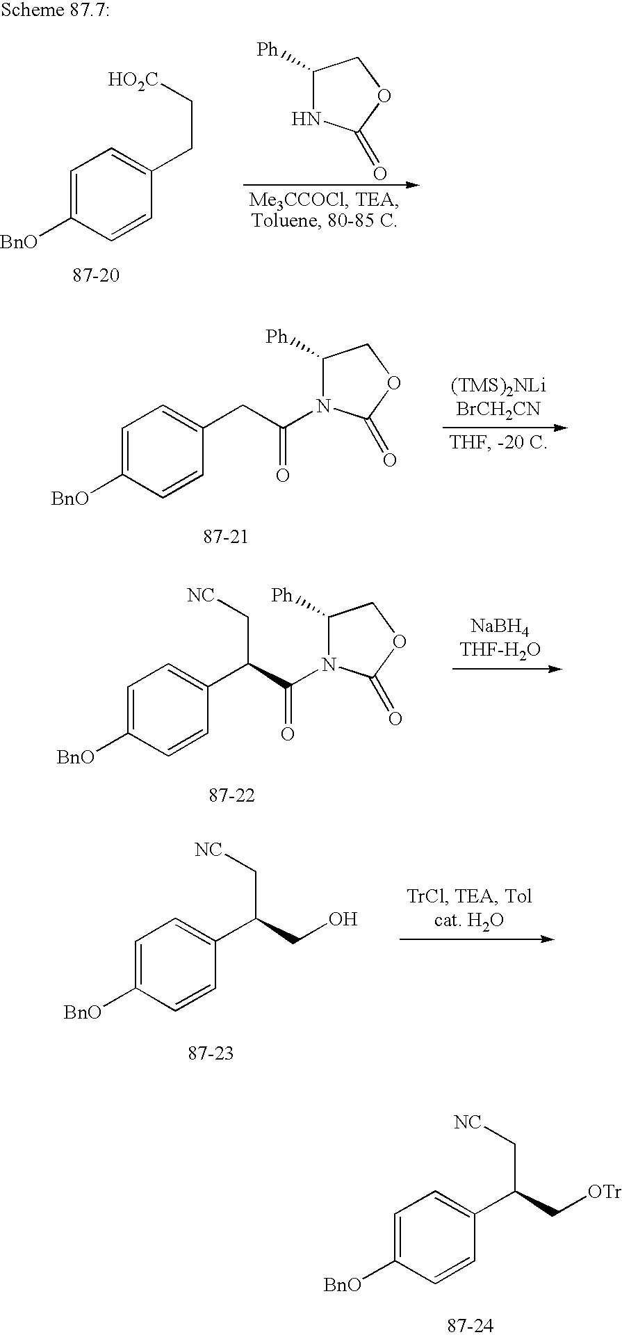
C1=C([BnO])C=CC(CC(=O)N2C([Ph])COC2=O)=C1.C1=C([BnO])C=CC(C(C(=O)N2C([Ph])COC2=O)C[NC])=C1.C1=C([BnO])C=CC(C(CO)C[NC])=C1.C1=C([BnO])C=CC(C(C[OTr])C[NC])=C1.C1=C([BnO])C=CC(CC[HO2C])=C1.C1([Ph])NC(=O)OC1
